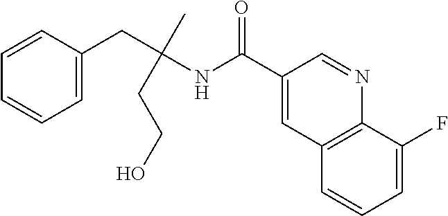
C1=C(CC(NC(C2=CC3=C(N=C2)C(F)=CC=C3)=O)(C)CCO)C=CC=C1
